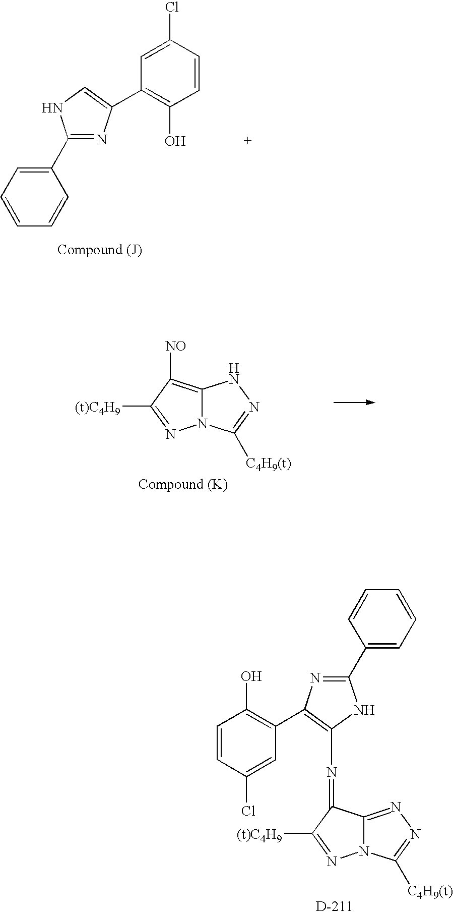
C1(C2=CC=CC=C2)=NC(C2=C(O)C=CC(Cl)=C2)=CN1.N12C(=C([NO])C([(t)C4H9])=N1)NN=C2[C4H9(t)].C1=CC(Cl)=CC(C2=C(N=C3C4=NN=C([C4H9(t)])N4N=C3[(t)C4H9])NC(C3=CC=CC=C3)=N2)=C1O
